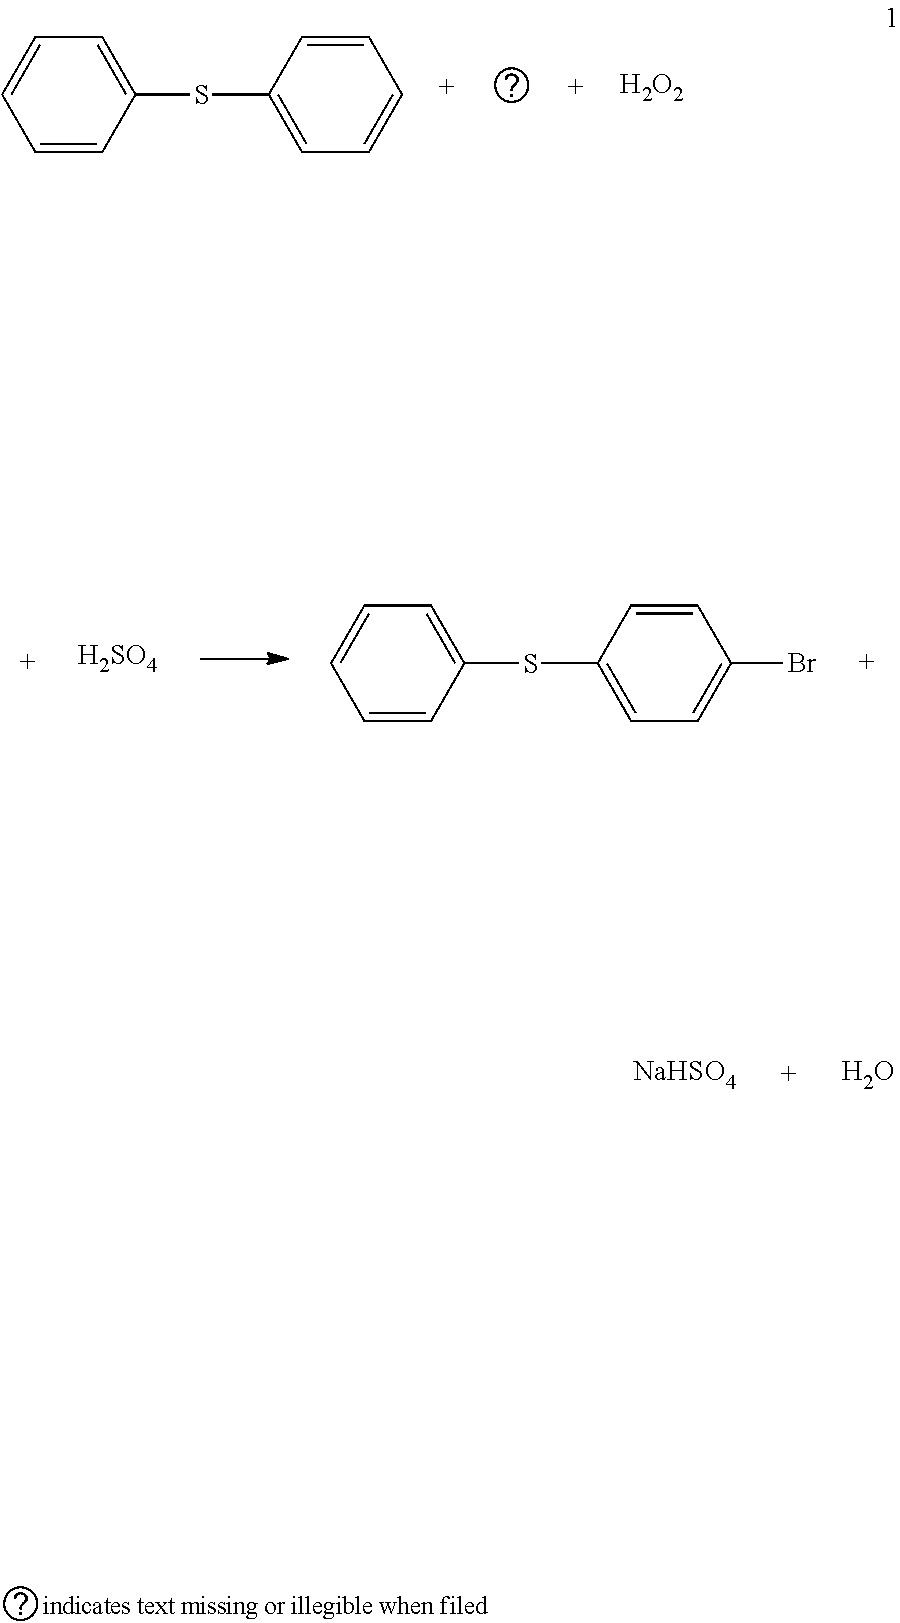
O.[NaHSO4].C1=CC(SC2=CC=CC=C2)=CC=C1.[H2O2].C1=CC(SC2=CC=C(Br)C=C2)=CC=C1.[H2SO4]
